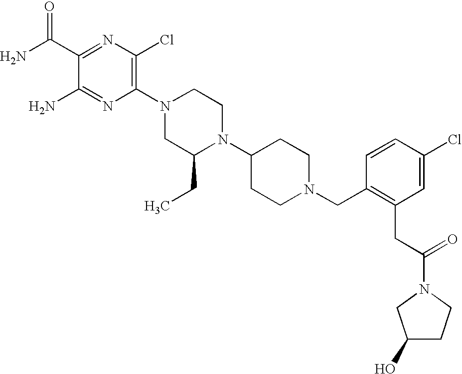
C1(C(N)=O)=NC(Cl)=C(N2CC(CC)N(C3CCN(CC4=C(CC(N5CC(O)CC5)=O)C=C(Cl)C=C4)CC3)CC2)N=C1N
